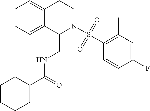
C1=CC=C2C(=C1)CCN(S(C1=C(C)C=C(F)C=C1)(=O)=O)C2CNC(C1CCCCC1)=O
